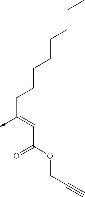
C(C(OCC#C)=O)=C(CCCCCCCC)->C
